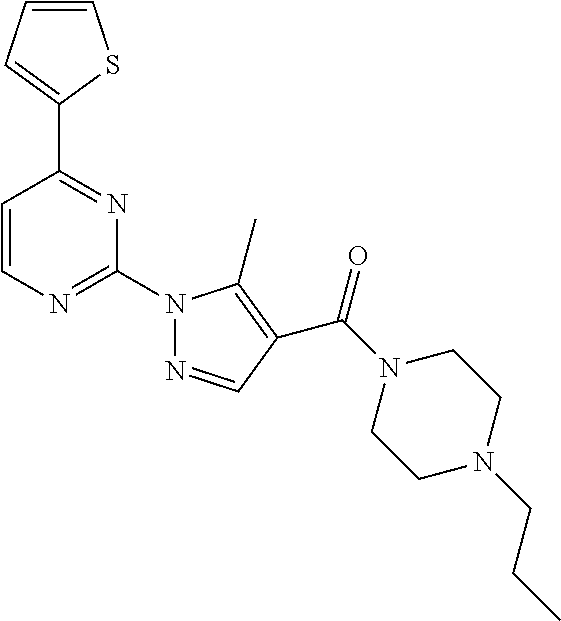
C1=CC=C(C2=NC(N3N=CC(C(N4CCN(CCC)CC4)=O)=C3C)=NC=C2)S1
